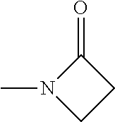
N1(C)CCC1=O
